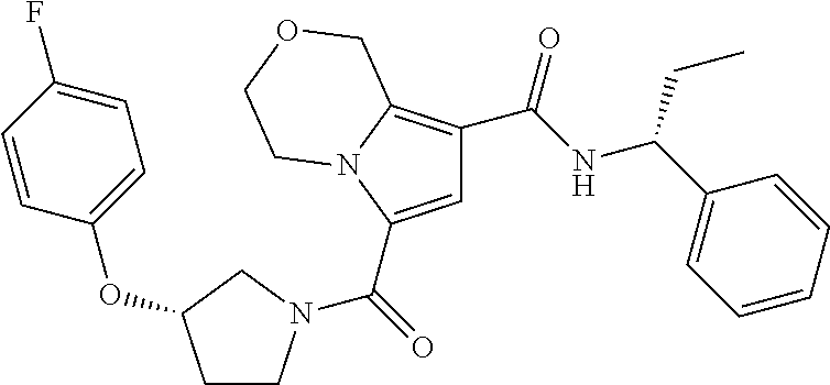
C1=C(C(=O)N2CCC(OC3=CC=C(F)C=C3)C2)N2C(=C1C(NC(C1=CC=CC=C1)CC)=O)COCC2
